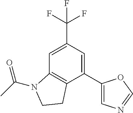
C1=C(C(F)(F)F)C=C(C2=CN=CO2)C2=C1N(C(C)=O)CC2
